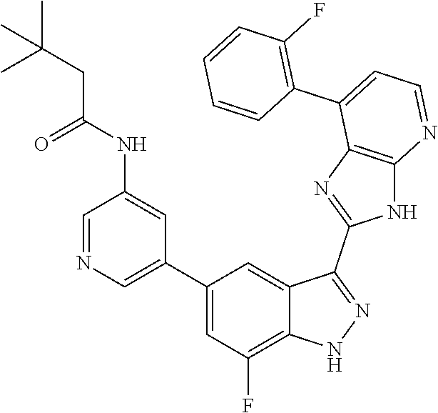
C1=NC=C(C2=CC(F)=C3C(=C2)C(C2=NC4=C(N2)N=CC=C4C2=C(F)C=CC=C2)=NN3)C=C1NC(CC(C)(C)C)=O
